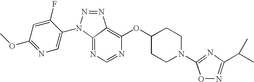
C1=C(F)C(N2N=NC3=C(OC4CCN(C5=NC(C(C)C)=NO5)CC4)N=CN=C23)=CN=C1OC
